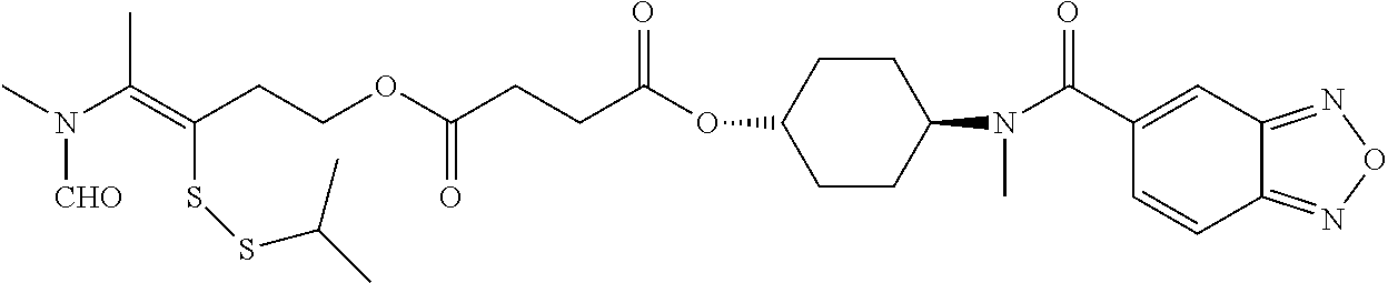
C(=C(CCOC(CCC(OC1CCC(N(C)C(C2=CC3=NON=C3C=C2)=O)CC1)=O)=O)SSC(C)C)(C)N(C)[CHO]
